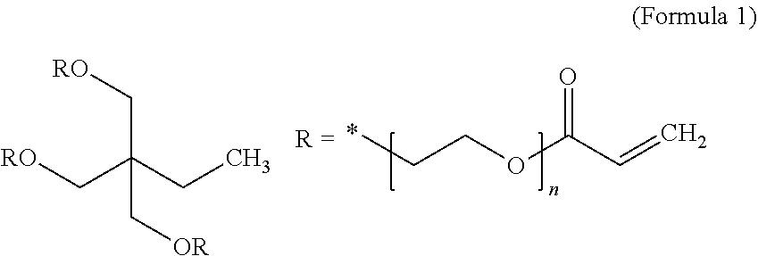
CCCOC(C=C)=O.[RO]CC(CC)(C[RO])C[OR]
